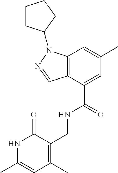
N1C(C)=CC(C)=C(CNC(C2=CC(C)=CC3=C2C=NN3C2CCCC2)=O)C1=O
